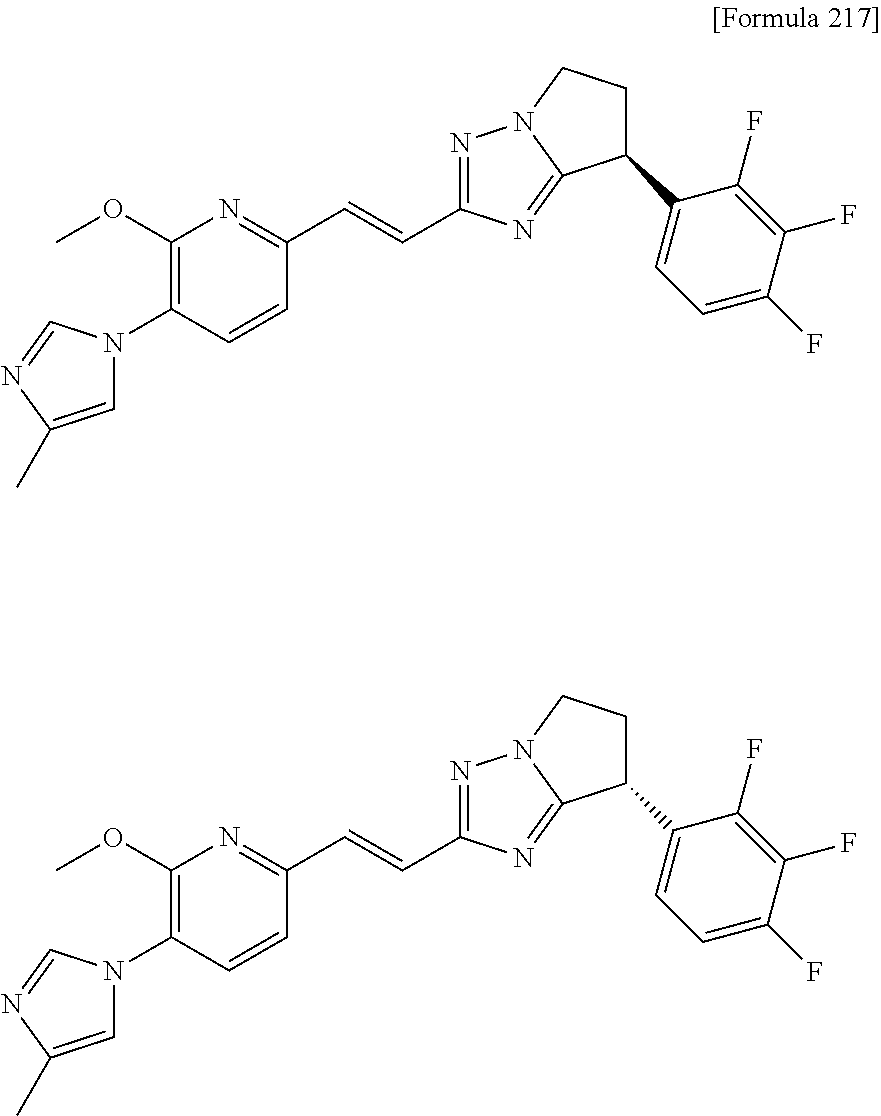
C1=C(C)N=CN1C1=C(OC)N=C(C=CC2=NN3CCC(C4=CC=C(F)C(F)=C4F)C3=N2)C=C1.C1=C(C)N=CN1C1=C(OC)N=C(C=CC2=NN3CCC(C4=CC=C(F)C(F)=C4F)C3=N2)C=C1
